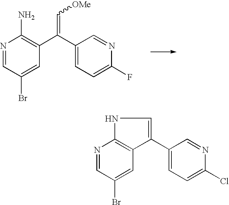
N1=CC(Br)=CC2=C1NC=C2C1=CC=C(Cl)N=C1.N1=CC(Br)=CC(C(=C[OMe])C2=CC=C(F)N=C2)=C1N
